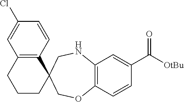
C12=C(C=CC(C([OtBu])=O)=C1)OCC1(CN2)C2=C(CCC1)C=C(Cl)C=C2
